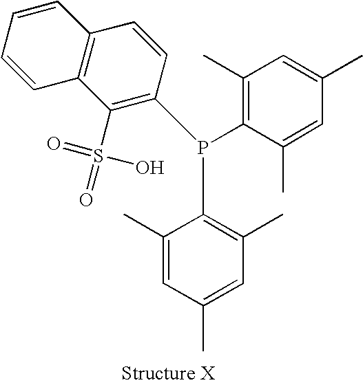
C1(P(C2=C(C)C=C(C)C=C2C)C2=C(S(=O)(=O)O)C3=C(C=C2)C=CC=C3)=C(C)C=C(C)C=C1C
